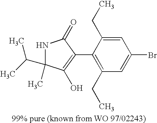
C1=C(CC)C(C2=C(O)C(C)(C(C)C)NC2=O)=C(CC)C=C1Br
